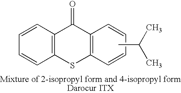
C1=CC2=C(C=C1)SC1=C(C2=O)C=CC=C1.CC(C)C
